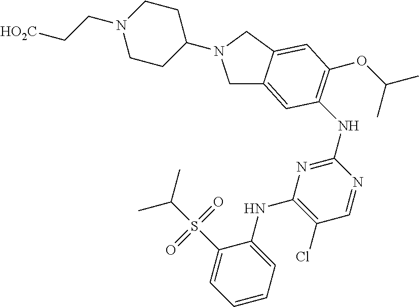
O(C(C)C)C1=C(NC2=NC(NC3=CC=CC=C3S(C(C)C)(=O)=O)=C(Cl)C=N2)C=C2CN(C3CCN(CC[HO2C])CC3)CC2=C1
